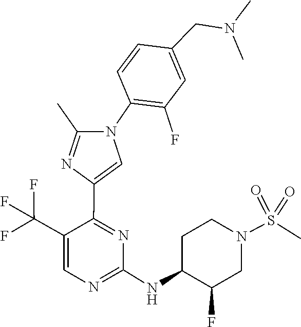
C1(NC2=NC=C(C(F)(F)F)C(C3=CN(C4=C(F)C=C(CN(C)C)C=C4)C(C)=N3)=N2)C(F)CN(S(=O)(=O)C)CC1
